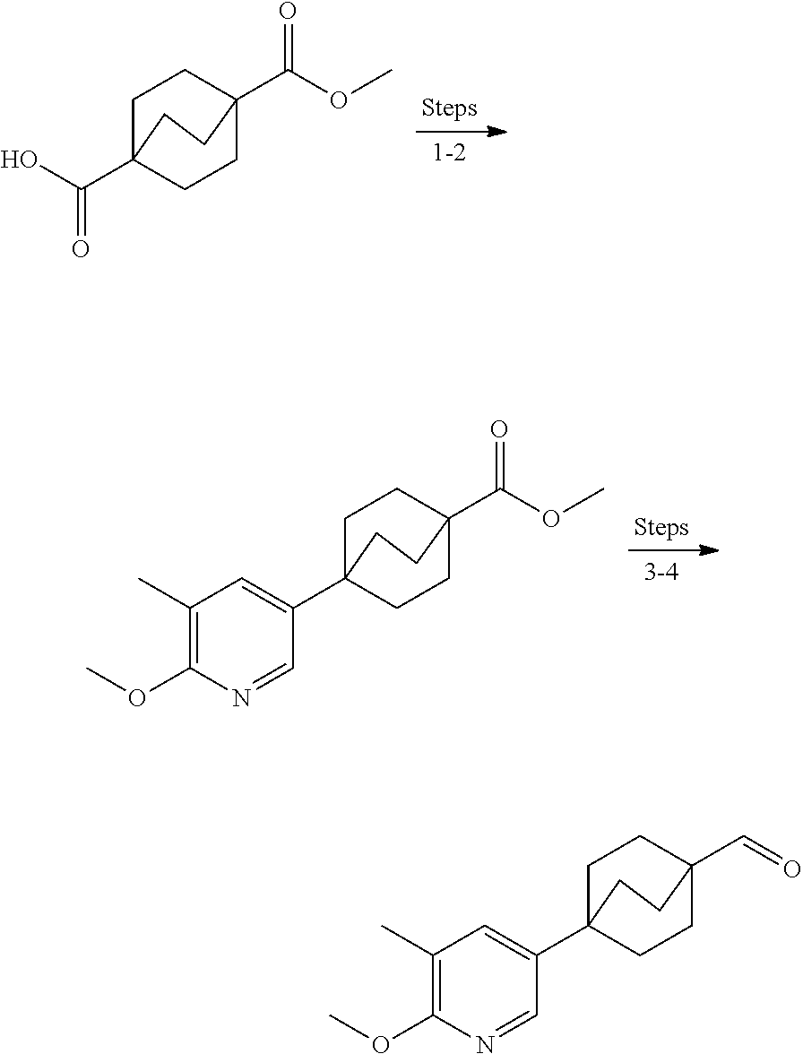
C1C2(C(O)=O)CCC(C(OC)=O)(C1)CC2.C1C2(C3=CC(C)=C(OC)N=C3)CCC(C(OC)=O)(C1)CC2.C1C2(C3=CC(C)=C(OC)N=C3)CCC(C=O)(C1)CC2
